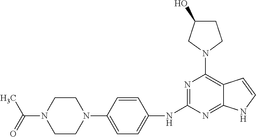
C1CN(C(=O)C)CCN1C1=CC=C(NC2=NC(N3CCC(O)C3)=C3C(=N2)NC=C3)C=C1
